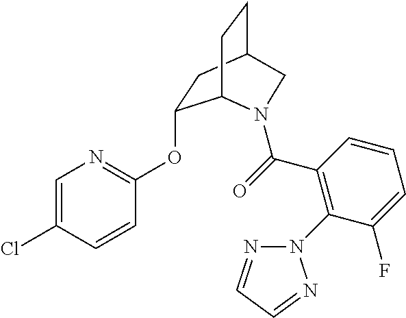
C1=C(Cl)C=CC(OC2CC3CCC2N(C(=O)C2=C(N4N=CC=N4)C(F)=CC=C2)C3)=N1
